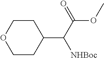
C1CC(C(C(=O)OC)[NHBoc])CCO1
